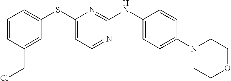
C1=CC(CCl)=CC(SC2=CC=NC(NC3=CC=C(N4CCOCC4)C=C3)=N2)=C1
